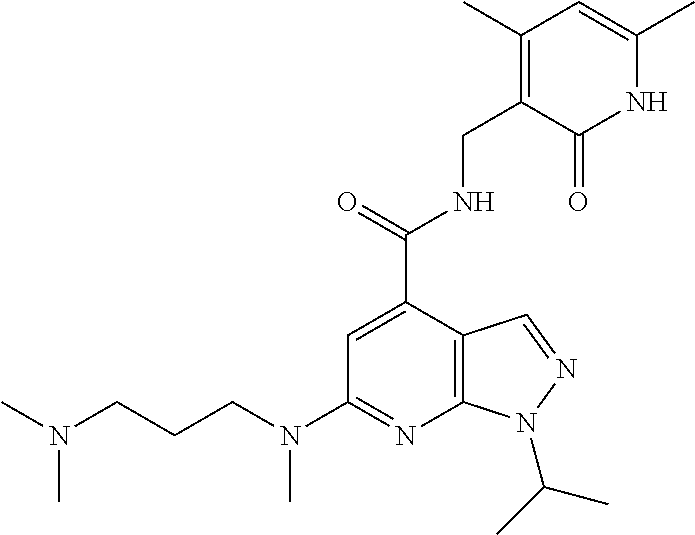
CN(C)CCCN(C)C1=NC2=C(C(C(NCC3=C(C)C=C(C)NC3=O)=O)=C1)C=NN2C(C)C
